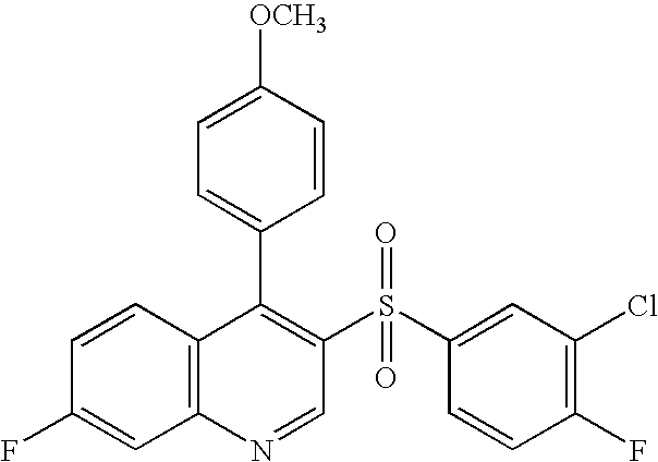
C12=C(C=CC(F)=C1)C(C1=CC=C([OCH3])C=C1)=C(S(C1=CC(Cl)=C(F)C=C1)(=O)=O)C=N2
